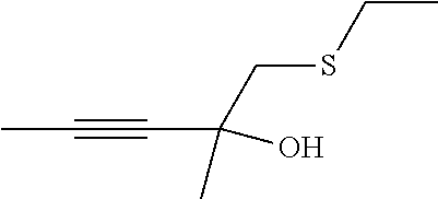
CC#CC(CSCC)(C)O
